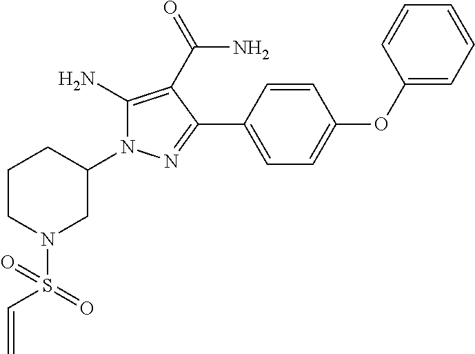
C1CN(S(C=C)(=O)=O)CC(N2C(N)=C(C(=O)N)C(C3=CC=C(OC4=CC=CC=C4)C=C3)=N2)C1
